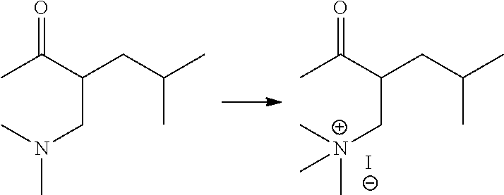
CC(C(CC(C)C)C[N+](C)(C)C)=O.CC(C(CC(C)C)CN(C)C)=O.[I-]
